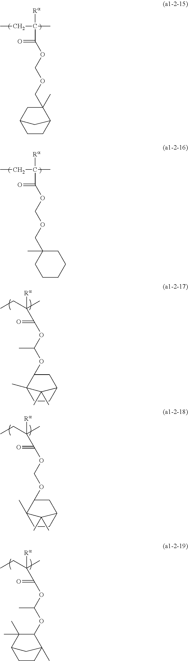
CCC([Ra])(C(=O)OCOCC1(C)CC2CCC1C2)C.CCC([Ra])(C(=O)OCOCC1(C)CCCCC1)C.CCC(C)([Ra])C(OC(OC1C2(C)CCC(C1)C2(C)C)C)=O.CCC(C)([Ra])C(OCOC1C2(C)CCC(C1)C2(C)C)=O.CCC(C)([Ra])C(OC(OC1C(C)(C)C2CCC1(C)C2)C)=O
